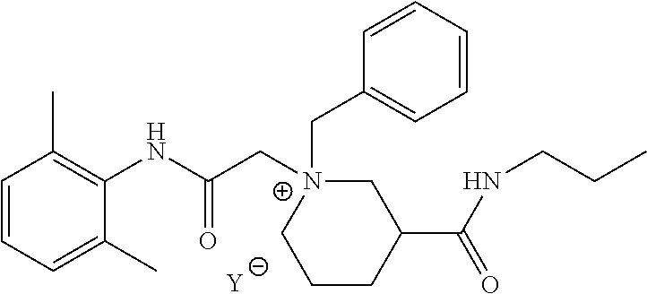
[Y].C1=CC=C(C)C(NC(C[N+]2(CC3=CC=CC=C3)CC(C(NCCC)=O)CCC2)=O)=C1C
